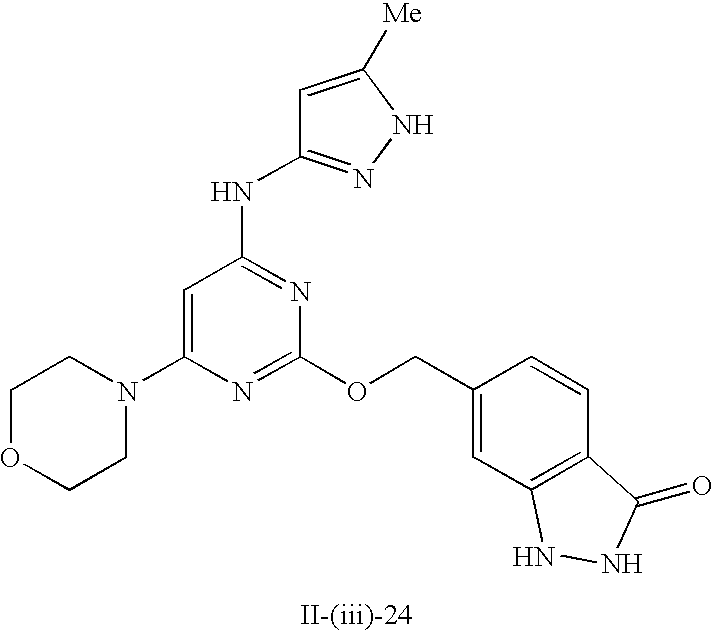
C1=C(N2CCOCC2)N=C(OCC2=CC3=C(C=C2)C(=O)NN3)N=C1NC1=NNC([Me])=C1
